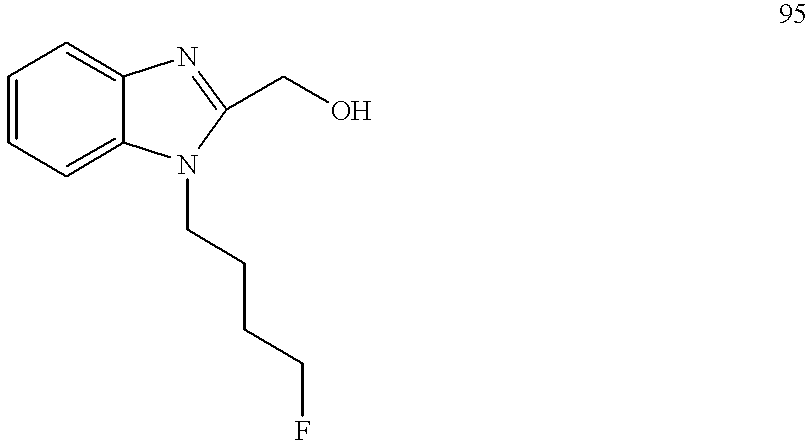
C1=CC=C2C(=C1)N=C(CO)N2CCCCF
